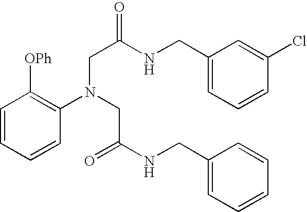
C1=CC=CC(N(CC(=O)NCC2=CC=CC=C2)CC(NCC2=CC=CC(Cl)=C2)=O)=C1[OPh]
